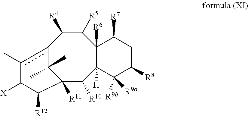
C1(C)(C)C2([R11])C([R10])C3([H])C([R6])(C([R5])C([R4])c1c(C)C([X])C2[R12])C([R7])CC([R8])C3([R9b])[R9a]
